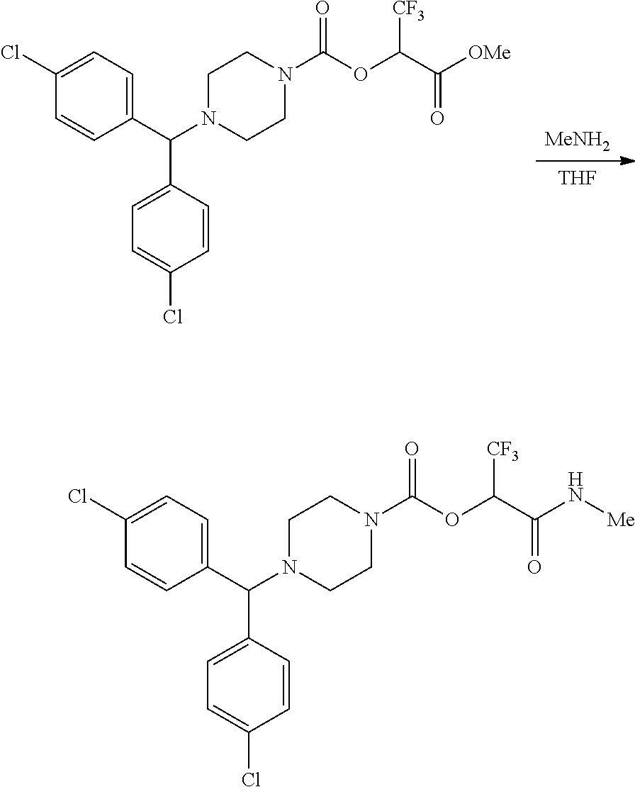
[MeNH2].[THF].C1N(C(C2=CC=C(Cl)C=C2)C2=CC=C(Cl)C=C2)CCN(C(OC(C([OMe])=O)[CF3])=O)C1.C1N(C(C2=CC=C(Cl)C=C2)C2=CC=C(Cl)C=C2)CCN(C(OC(C(N[Me])=O)[CF3])=O)C1
